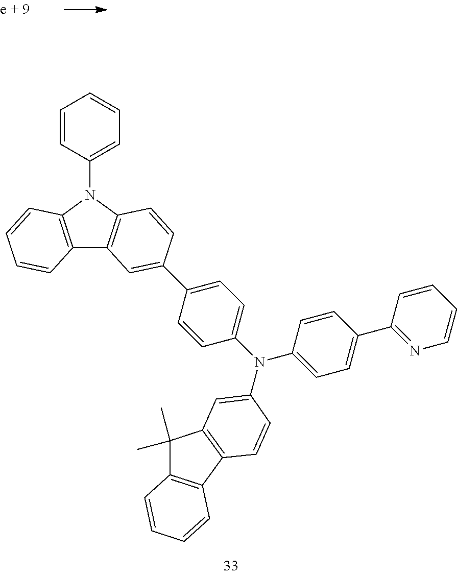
C1=CC(N2C3=C(C4=C2C=CC(C2=CC=C(N(C5=CC=C(C6=NC=CC=C6)C=C5)C5=CC6=C(C7=C(C6(C)C)C=CC=C7)C=C5)C=C2)=C4)C=CC=C3)=CC=C1
